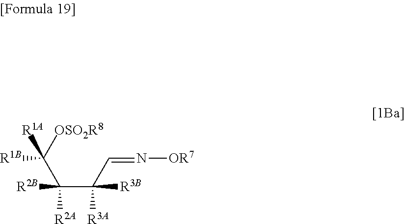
C(C(C=N[OR7])([R3A])[R3B])(C([OSO2R8])([R1B])[R1A])([R2A])[R2B]
